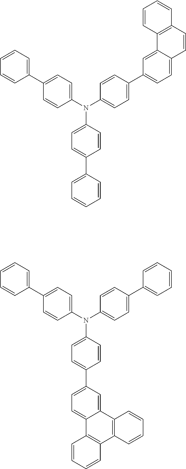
C1(N(C2=CC=C(C3=CC=C4C(=C3)C3=C(C=C4)C=CC=C3)C=C2)C2=CC=C(C3=CC=CC=C3)C=C2)=CC=C(C2=CC=CC=C2)C=C1.C1(N(C2=CC=C(C3=CC=CC=C3)C=C2)C2=CC=C(C3=CC=CC=C3)C=C2)=CC=C(C2=CC=C3C(=C2)C2=C(C4=C3C=CC=C4)C=CC=C2)C=C1
